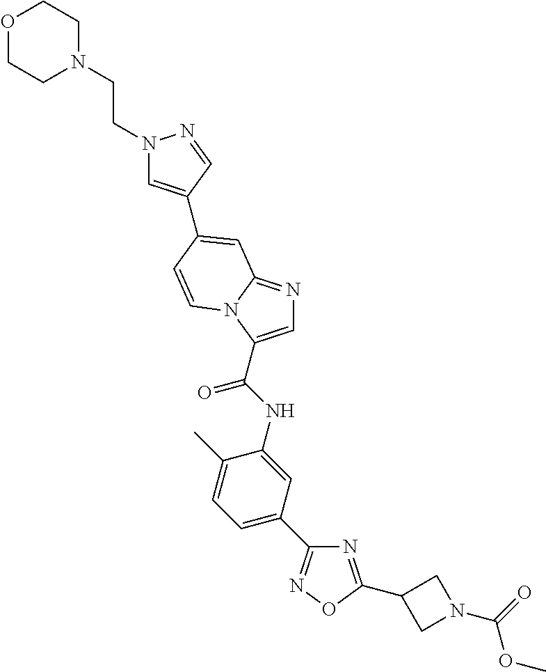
N1=C(C2CN(C(OC)=O)C2)ON=C1C1=CC=C(C)C(NC(=O)C2=CN=C3N2C=CC(C2=CN(CCN4CCOCC4)N=C2)=C3)=C1
